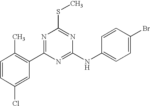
C1=CC(Cl)=CC(C2=NC(SC)=NC(NC3=CC=C(Br)C=C3)=N2)=C1C
